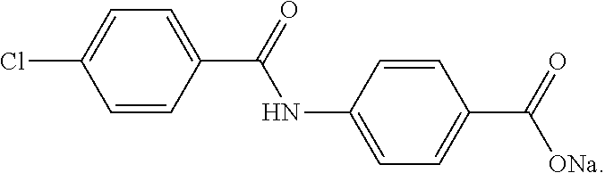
C1(C(NC2=CC=C(C([ONa])=O)C=C2)=O)=CC=C(Cl)C=C1
